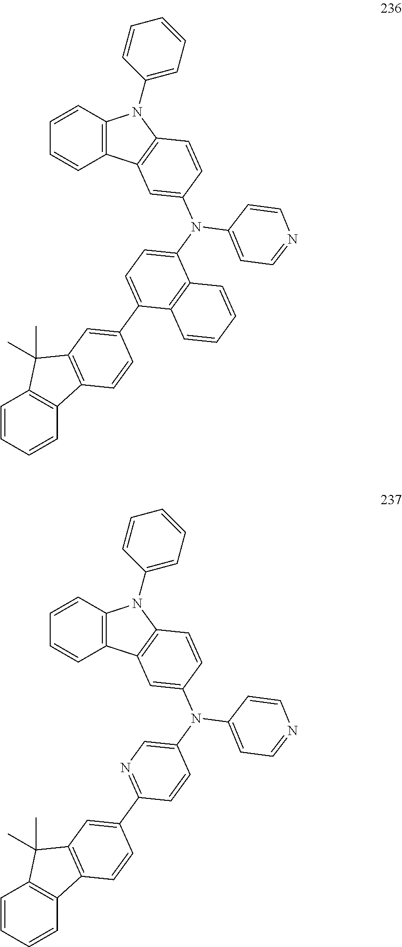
C12=C(C=CC=C1)N(C1=CC=CC=C1)C1=C2C=C(N(C2=CC=C(C3=CC4=C(C5=C(C=CC=C5)C4(C)C)C=C3)C3=C2C=CC=C3)C2=CC=NC=C2)C=C1.C12=C(C=CC=C1)N(C1=CC=CC=C1)C1=C2C=C(N(C2=CN=C(C3=CC4=C(C5=C(C=CC=C5)C4(C)C)C=C3)C=C2)C2=CC=NC=C2)C=C1
